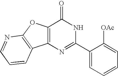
C1=NC2=C(C=C1)C1=C(O2)C(=O)NC(C2=CC=CC=C2[OAc])=N1
